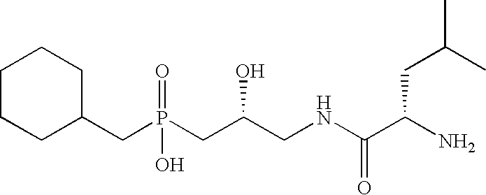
C1CCC(CP(CC(CNC(C(N)CC(C)C)=O)O)(=O)O)CC1
